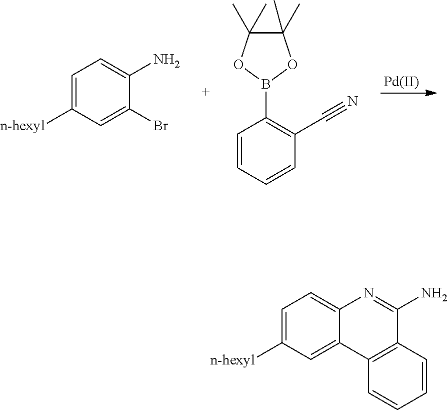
[Pd].C1=C([n-hexyl])C=C(Br)C(N)=C1.C1=CC=CC(C#N)=C1B1OC(C)(C)C(C)(C)O1.C1=C([n-hexyl])C=C2C(=C1)N=C(N)C1=C2C=CC=C1
